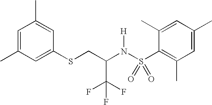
C1=C(C)C=C(SCC(N(S(C2=C(C)C=C(C)C=C2C)(=O)=O)[H])C(F)(F)F)C=C1C
